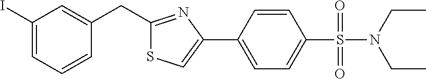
S1C(CC2=CC(I)=CC=C2)=NC(C2=CC=C(S(=O)(=O)N(CC)CC)C=C2)=C1
